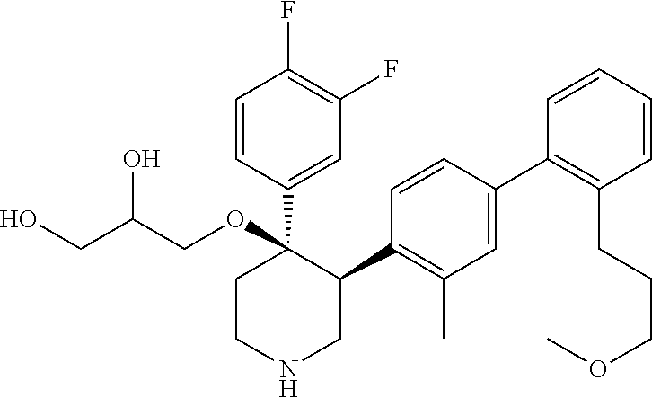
C1=CC(C2(OCC(CO)O)CCNCC2C2=C(C)C=C(C3=C(CCCOC)C=CC=C3)C=C2)=CC(F)=C1F
